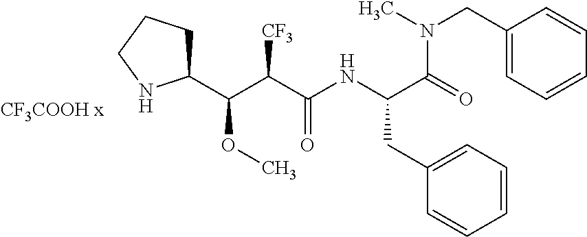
CN(CC1=CC=CC=C1)C(=O)C(NC(C(C(C1CCCN1)OC)[CF3])=O)CC1=CC=CC=C1
